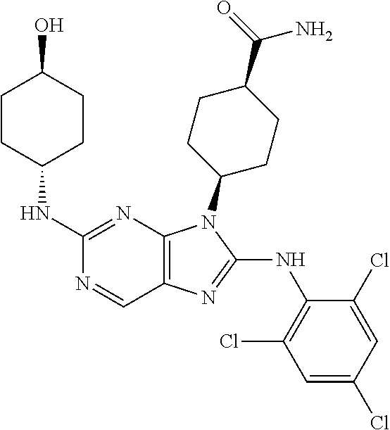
C1(NC2CCC(O)CC2)=NC2=C(C=N1)N=C(NC1=C(Cl)C=C(Cl)C=C1Cl)N2C1CCC(C(=O)N)CC1
